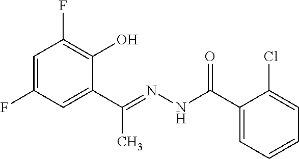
C1=C(F)C=C(C(=NNC(C2=CC=CC=C2Cl)=O)C)C(O)=C1F
